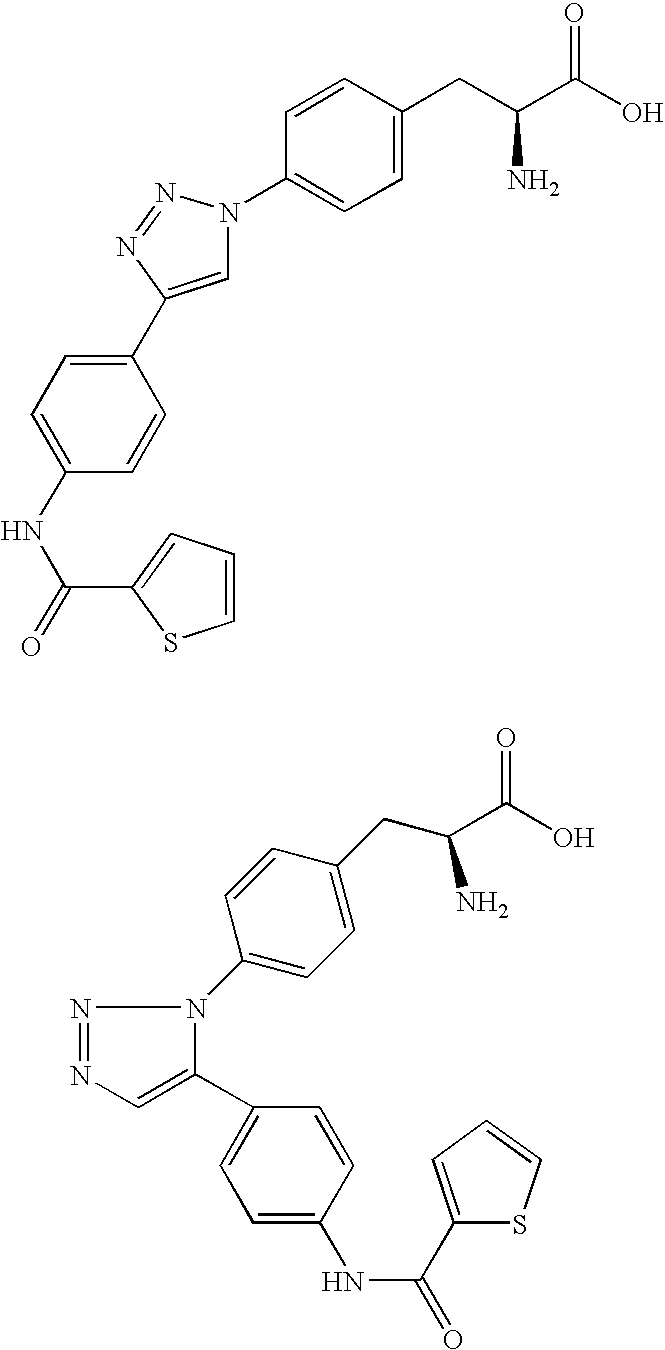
C1=C(CC(C(O)=O)N)C=CC(N2C=C(C3=CC=C(NC(=O)C4=CC=CS4)C=C3)N=N2)=C1.C(C(O)=O)(N)CC1=CC=C(N2N=NC=C2C2=CC=C(NC(=O)C3=CC=CS3)C=C2)C=C1
